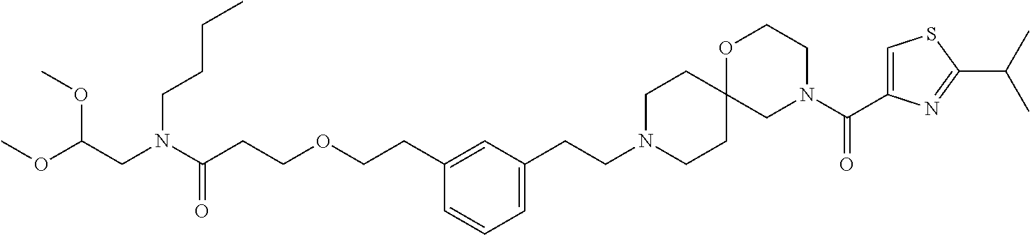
C(CN1CCC2(CC1)OCCN(C(C1=CSC(C(C)C)=N1)=O)C2)C1=CC=CC(CCOCCC(N(CC(OC)OC)CCCC)=O)=C1
